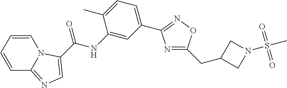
C1=CC=CC2=NC=C(C(NC3=CC(C4=NOC(CC5CN(S(C)(=O)=O)C5)=N4)=CC=C3C)=O)N12
